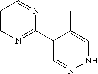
C1=CN=C(C2C(C)=CNN=C2)N=C1
